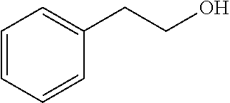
C1=CC=CC(CCO)=C1
